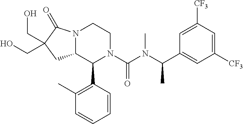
N12C(C(C3=C(C)C=CC=C3)N(C(N(C(C3=CC([CF3])=CC([CF3])=C3)C)C)=O)CC1)CC(CO)(CO)C2=O
